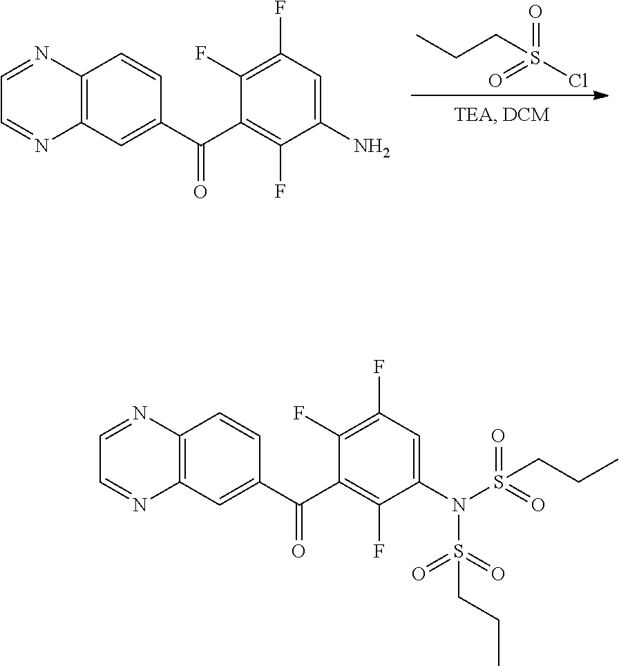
CCCS(=O)(Cl)=O.C12=C(C=C(C(C3=C(F)C(N)=CC(F)=C3F)=O)C=C1)N=CC=N2.C12=C(C=C(C(C3=C(F)C(N(S(=O)(=O)CCC)S(=O)(=O)CCC)=CC(F)=C3F)=O)C=C1)N=CC=N2
